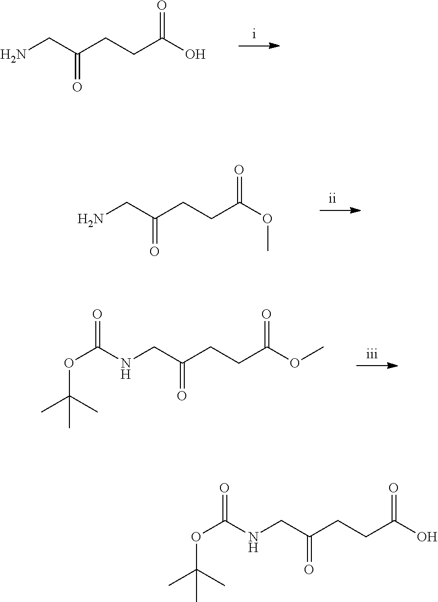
C(C(O)=O)CC(CN)=O.C(C(OC)=O)CC(CN)=O.C(C(OC)=O)CC(CNC(OC(C)(C)C)=O)=O.C(C(O)=O)CC(CNC(OC(C)(C)C)=O)=O
